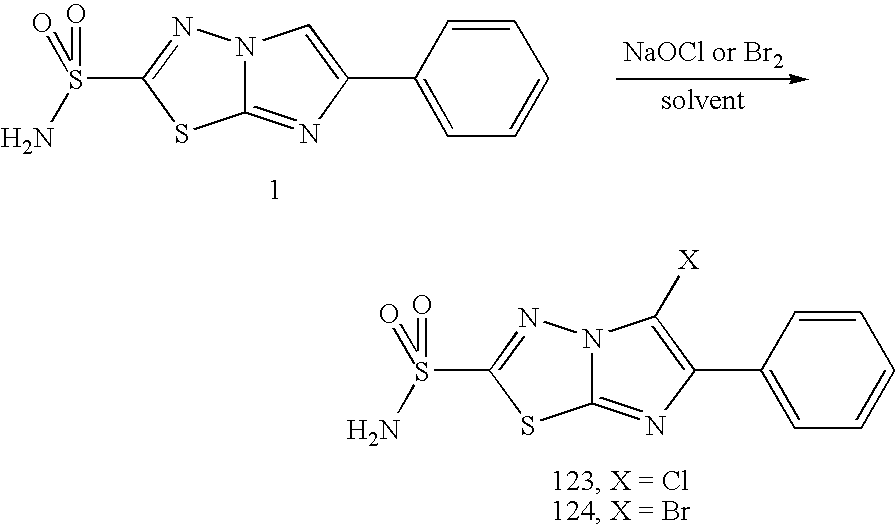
N12C(=NC(C3=CC=CC=C3)=C1[X])SC(S(=O)(=O)N)=N2.N12C(=NC(C3=CC=CC=C3)=C1)SC(S(=O)(=O)N)=N2
